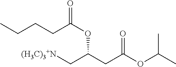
[(H3C)3+N]CC(CC(OC(C)C)=O)OC(=O)CCCC
